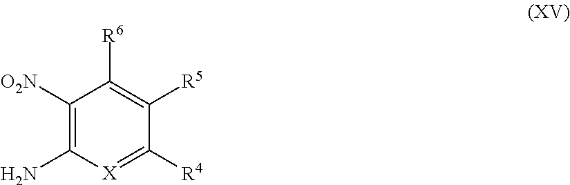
C1([O2N])=C(N)[X]=C([R4])C([R5])=C1[R6]
